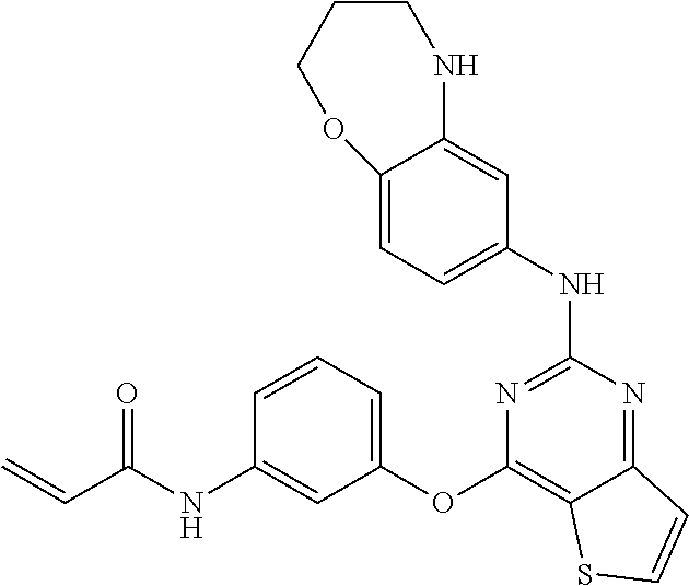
C12=CC=C(NC3=NC(OC4=CC=CC(NC(C=C)=O)=C4)=C4C(=N3)C=CS4)C=C1NCCCO2
